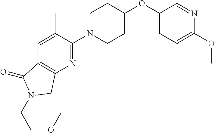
C1(OC2CCN(C3=NC4=C(C=C3C)C(=O)N(CCOC)C4)CC2)=CC=C(OC)N=C1
